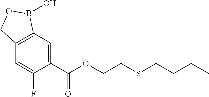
C1=C(C(OCCSCCCC)=O)C(F)=CC2=C1B(O)OC2
